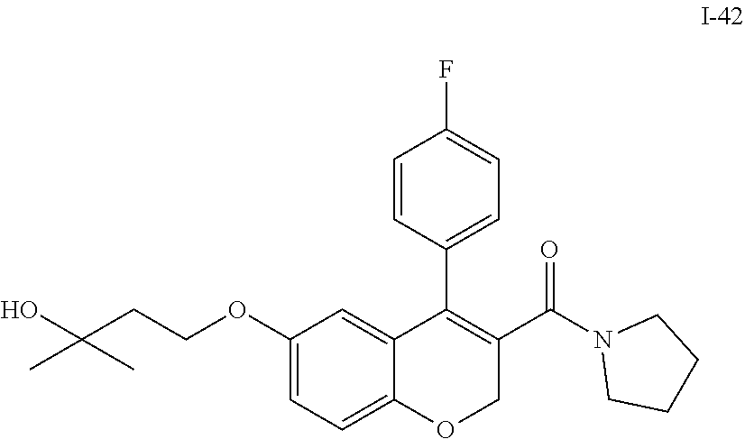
C1CN(C(C2=C(C3=CC=C(F)C=C3)C3=CC(OCCC(C)(C)O)=CC=C3OC2)=O)CC1
